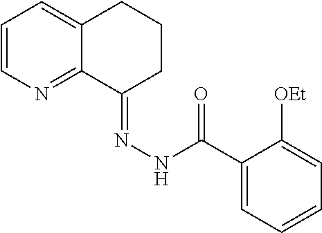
C1=CN=C2C(=C1)CCCC2=NNC(C1=CC=CC=C1[OEt])=O
